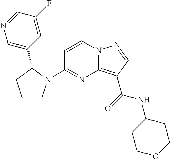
C1=CN2C(=C(C(NC3CCOCC3)=O)C=N2)N=C1N1CCCC1C1=CN=CC(F)=C1
